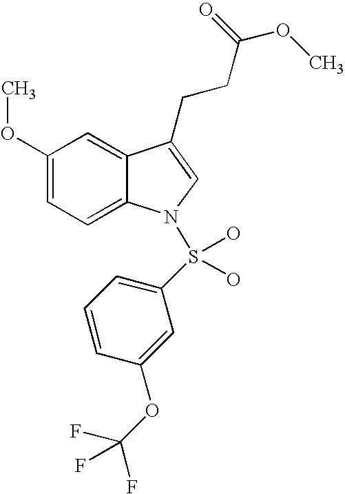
C12=CC(OC)=CC=C1N(S(C1=CC=CC(OC(F)(F)F)=C1)(O)O)C=C2CCC(=O)OC
